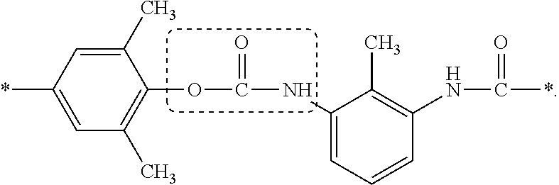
C1(*)=CC(C)=C(OC(=O)NC2=CC=CC(NC(*)=O)=C2C)C(C)=C1
